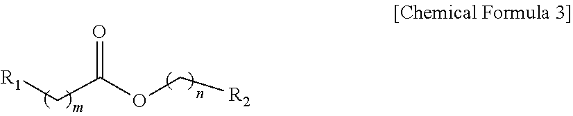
C(C(OC[R2])=O)[R1]
